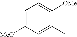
C1=C([MeO])C=C(C)C([OMe])=C1
